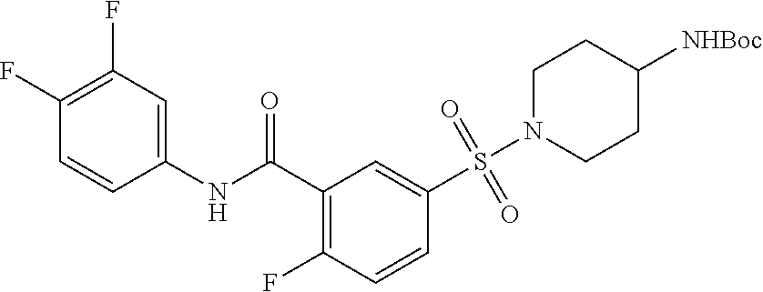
C1(NC(C2=C(F)C=CC(S(=O)(=O)N3CCC([NHBoc])CC3)=C2)=O)=CC(F)=C(F)C=C1
